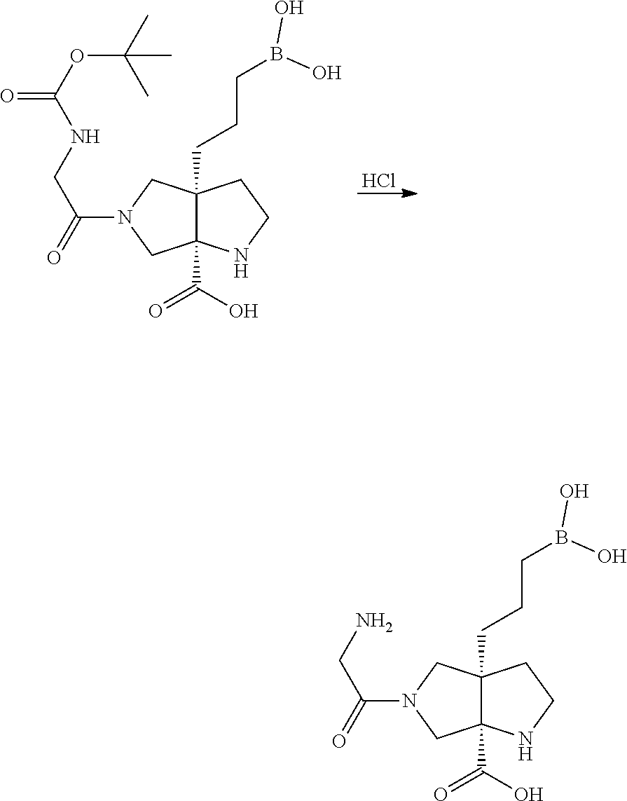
Cl.N1(C(=O)CNC(OC(C)(C)C)=O)CC2(C(O)=O)C(CCCB(O)O)(C1)CCN2.N1(C(=O)CN)CC2(C(O)=O)C(CCCB(O)O)(C1)CCN2
